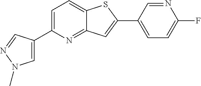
C1(C2=CN(C)N=C2)=CC=C2C(=N1)C=C(C1=CC=C(F)N=C1)S2
